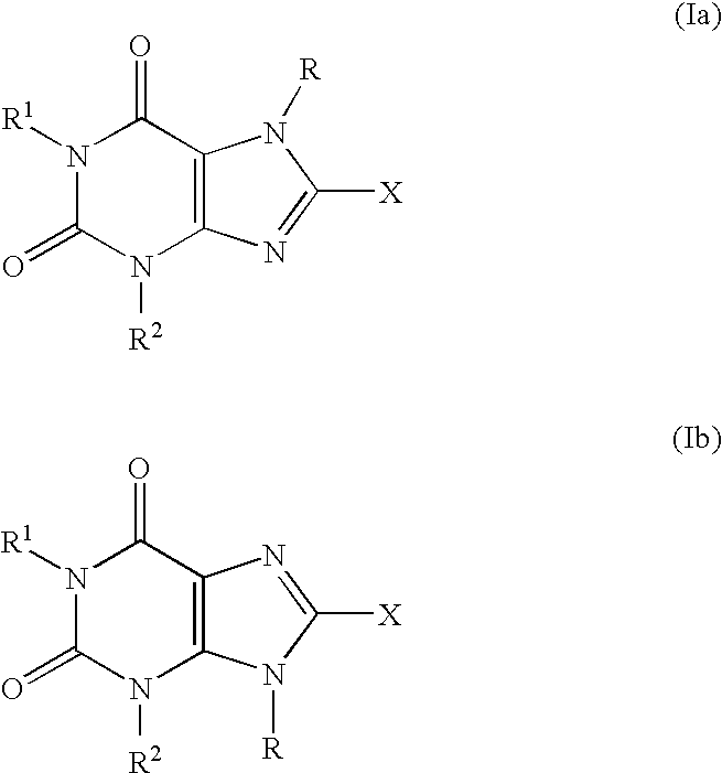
N1([R1])C(=O)N([R2])C2=C(C1=O)N([R])C([X])=N2.N1([R1])C(=O)N([R2])C2=C(C1=O)N=C([X])N2[R]
